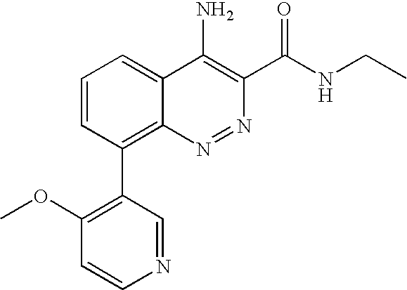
N1=CC(C2=C3C(=CC=C2)C(N)=C(C(NCC)=O)N=N3)=C(OC)C=C1
